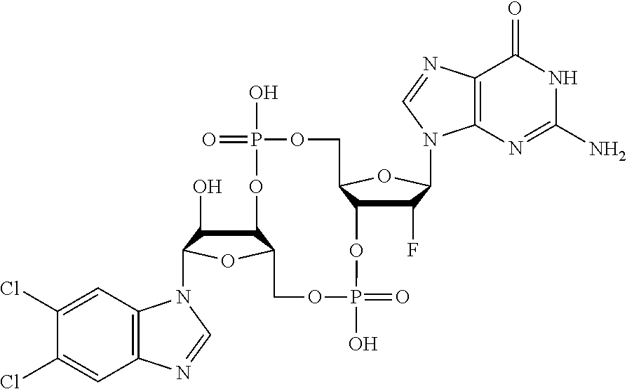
C12C(O)C(N3C4=C(C=C(Cl)C(Cl)=C4)N=C3)OC1COP(O)(=O)OC1C(F)C(N3C4=C(C(=O)NC(N)=N4)N=C3)OC1COP(O)(=O)O2
